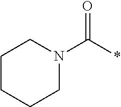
C1N(C(*)=O)CCCC1
